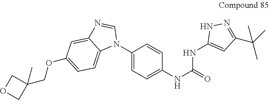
C1(N2C=NC3=CC(OCC4(C)COC4)=CC=C23)=CC=C(NC(=O)NC2=CC(C(C)(C)C)=NN2)C=C1
